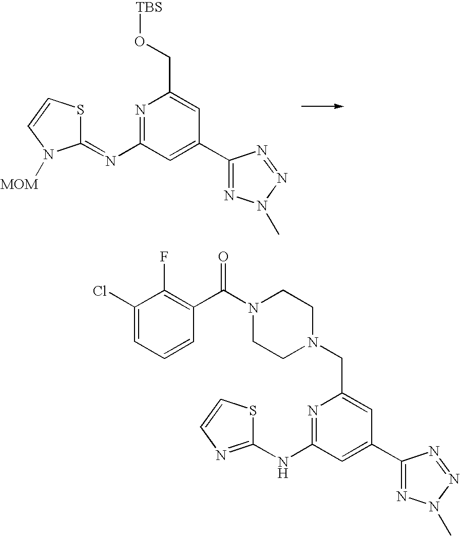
N1=C(N=C2SC=CN2[MOM])C=C(C2=NN(C)N=N2)C=C1CO[TBS].N1=C(NC2=NC=CS2)C=C(C2=NN(C)N=N2)C=C1CN1CCN(C(C2=C(F)C(Cl)=CC=C2)=O)CC1
